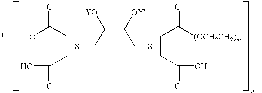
*OC(CCC(O)=O)=O.CSCC([YO])C(CSC)[OY'].C(CC(O)=O)C([(OCH2CH2)m]C)=O
